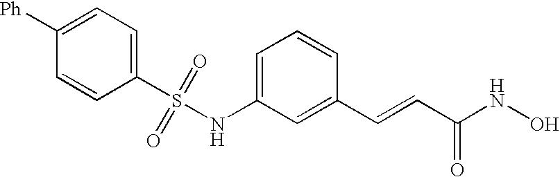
C1([Ph])=CC=C(S(NC2=CC=CC(C=CC(NO)=O)=C2)(=O)=O)C=C1
